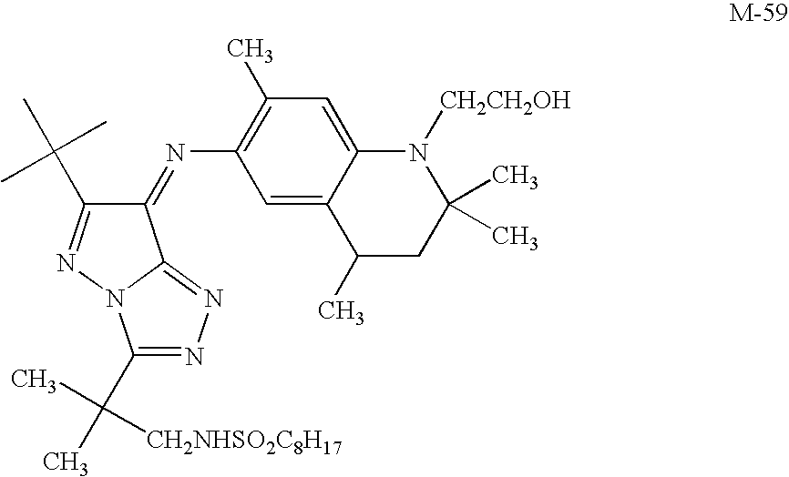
C1(=NC2=C(C)C=C3C(=C2)C(C)CC(C)(C)N3[CH2CH2OH])C(C(C)(C)C)=NN2C1=NN=C2C(C)(C)[CH2NHSO2C8H17]
